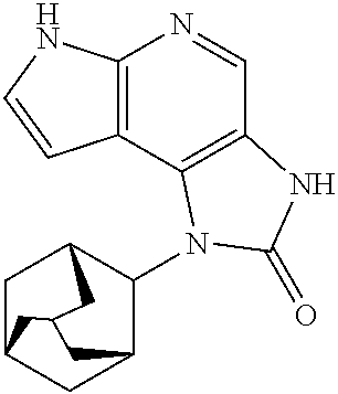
C12=C(C3=C(C=N1)NC(=O)N3C1C3CC4CC1CC(C4)C3)C=CN2
